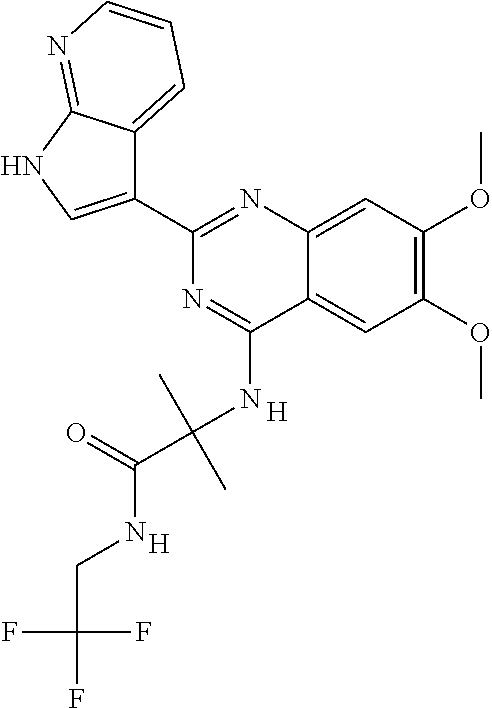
C1(C2=CNC3=NC=CC=C23)=NC2=CC(OC)=C(OC)C=C2C(NC(C(=O)NCC(F)(F)F)(C)C)=N1.[H].[H]
